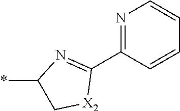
N1=C(C2=NC(*)C[X2]2)C=CC=C1
